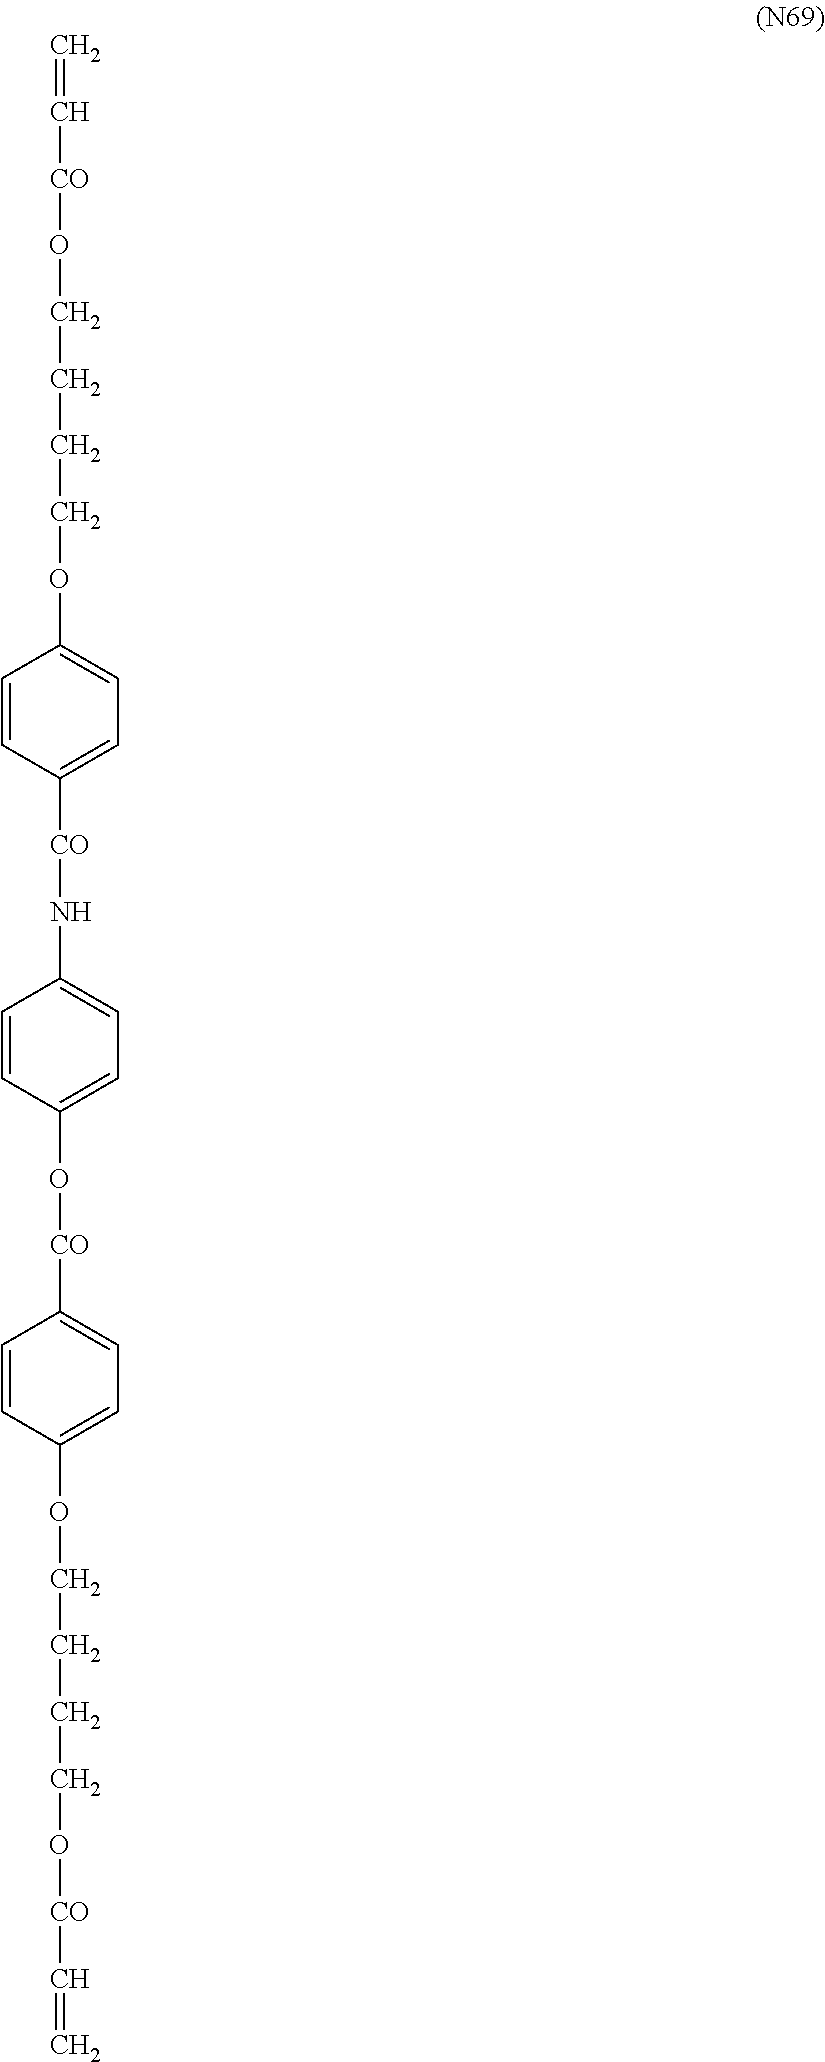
C=C[CO]OCCCCOC1=CC=C([CO]NC2=CC=C(O[CO]C3=CC=C(OCCCCO[CO]C=C)C=C3)C=C2)C=C1
